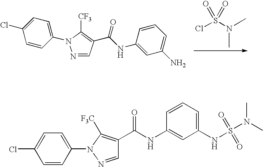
O=S(=O)(Cl)N(C)C.C1=C(Cl)C=CC(N2N=CC(C(NC3=CC(N)=CC=C3)=O)=C2[CF3])=C1.C1=CC(N2C([F3C])=C(C(NC3=CC(NS(N(C)C)(=O)=O)=CC=C3)=O)C=N2)=CC=C1Cl
